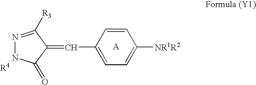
N1=C([R3])C(=CC2=CC=C([NR1R2])C=C2)C(=O)N1.[R4]
